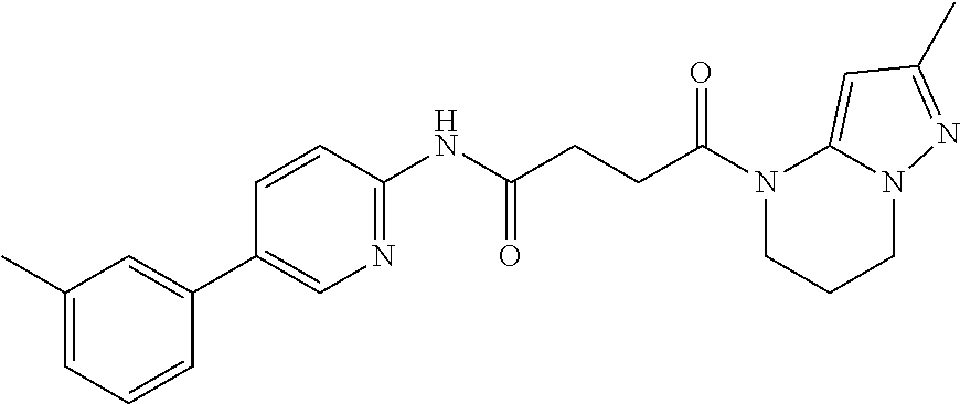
N1(C(CCC(NC2=NC=C(C3=CC(C)=CC=C3)C=C2)=O)=O)CCCN2C1=CC(C)=N2
